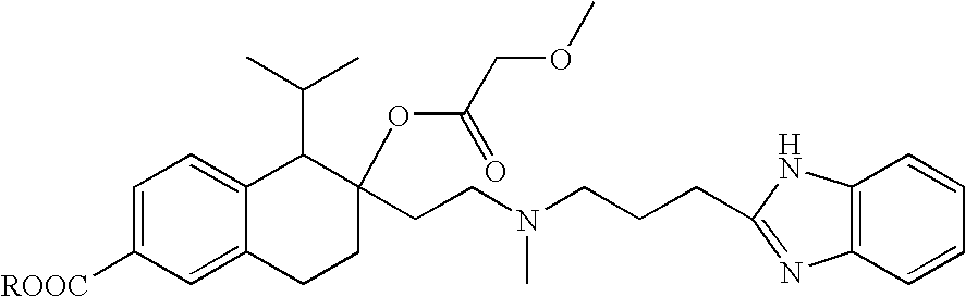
C1=C([ROOC])C=C2C(=C1)C(C(C)C)C(OC(=O)COC)(CCN(CCCC1=NC3=C(N1)C=CC=C3)C)CC2
